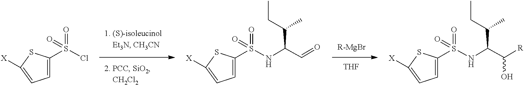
C1=C(S(Cl)(=O)=O)SC([X])=C1.C1=C(S(NC(C=O)C(CC)C)(=O)=O)SC([X])=C1.[R-MgBr].[THF].C1=C(S(NC(C([R])O)C(CC)C)(=O)=O)SC([X])=C1
